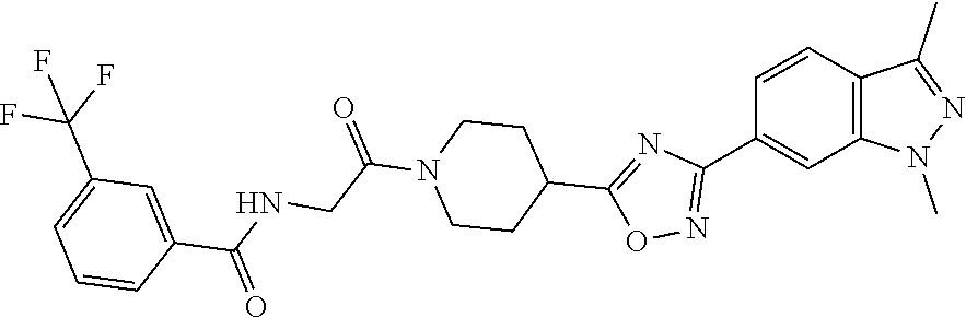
C1=CC(C2=NOC(C3CCN(C(CNC(=O)C4=CC(C(F)(F)F)=CC=C4)=O)CC3)=N2)=CC2=C1C(C)=NN2C
